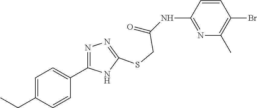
N1=C(NC(=O)CSC2=NN=C(C3=CC=C(CC)C=C3)N2)C=CC(Br)=C1C
